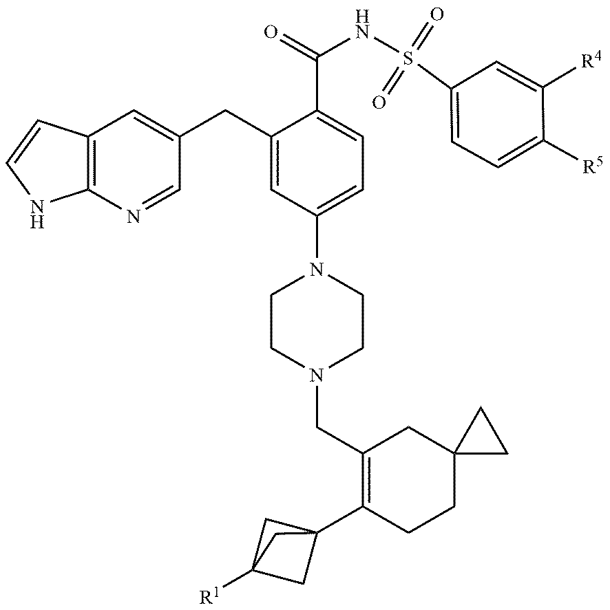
C12=C(N=CC(CC3=CC(N4CCN(CC5=C(C67CC([R1])(C6)C7)CCC6(C5)CC6)CC4)=CC=C3C(NS(C3=CC=C([R5])C([R4])=C3)(=O)=O)=O)=C1)NC=C2
